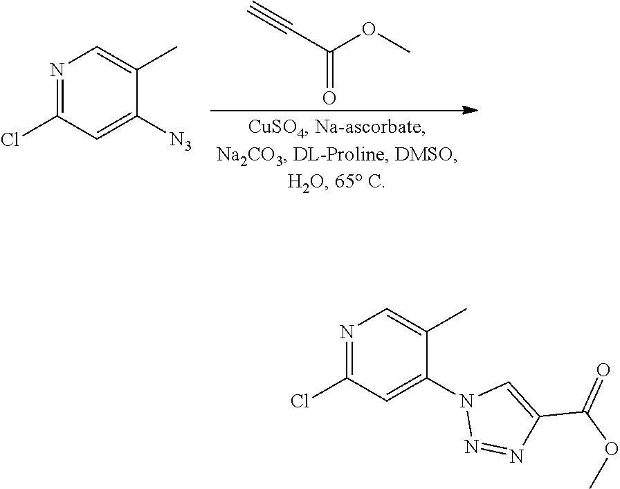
N1=C(Cl)C=C(N2N=NC(C(=O)OC)=C2)C(C)=C1.C(=O)(OC)C#C.N1=C(Cl)C=C([N3])C(C)=C1
